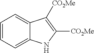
C1=CC=C2C(=C1)C([CO2Me])=C([CO2Me])N2
